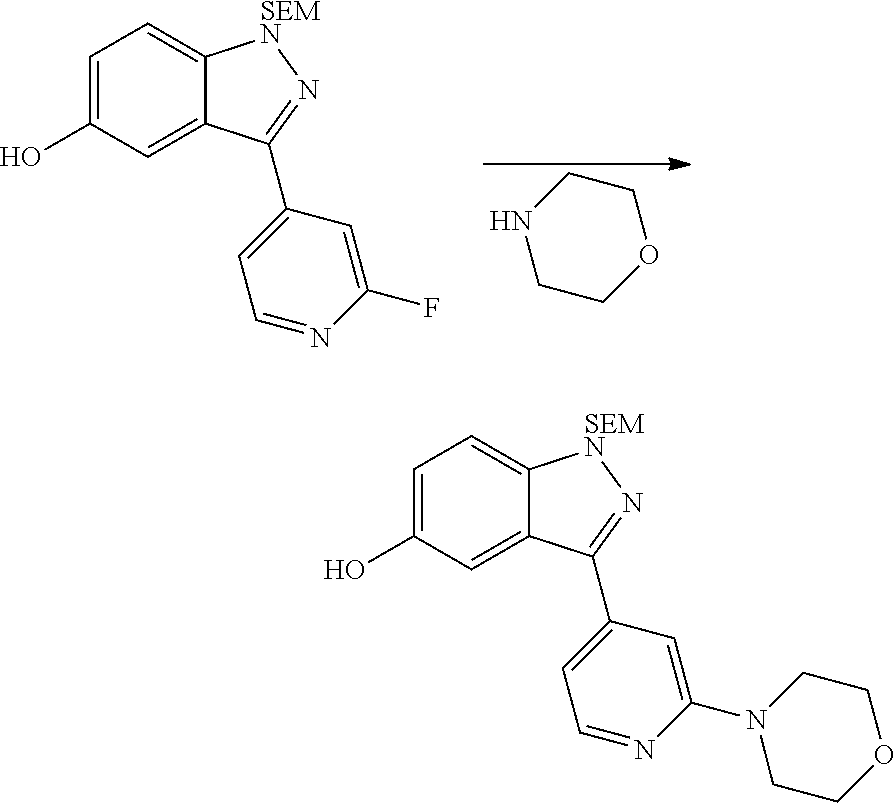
C1COCCN1.C1=C(O)C=C2C(=C1)[SEMN]N=C2C1=CC=NC(F)=C1.C1=C(O)C=C2C(=C1)[SEMN]N=C2C1=CC=NC(N2CCOCC2)=C1
